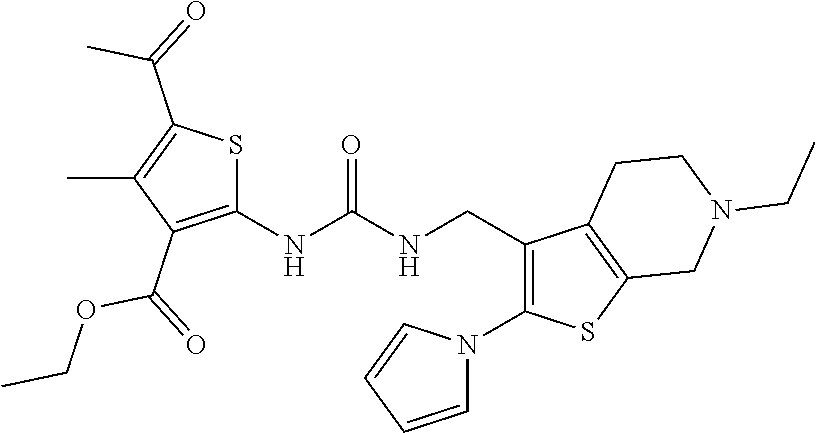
S1C(NC(NCC2=C(N3C=CC=C3)SC3=C2CCN(CC)C3)=O)=C(C(OCC)=O)C(C)=C1C(C)=O
